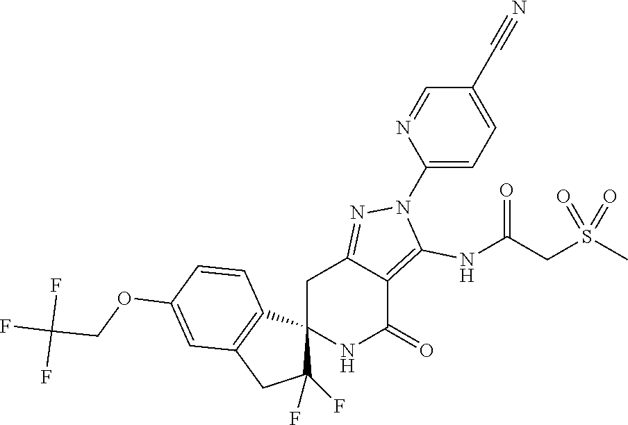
C12(NC(=O)C3=C(NC(CS(C)(=O)=O)=O)N(C4=CC=C(C#N)C=N4)N=C3C1)C(F)(F)CC1=C2C=CC(OCC(F)(F)F)=C1
